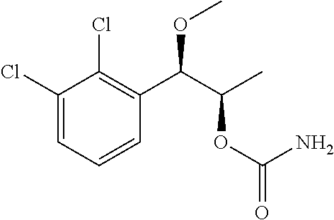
C1=CC(C(C(C)OC(=O)N)OC)=C(Cl)C(Cl)=C1
